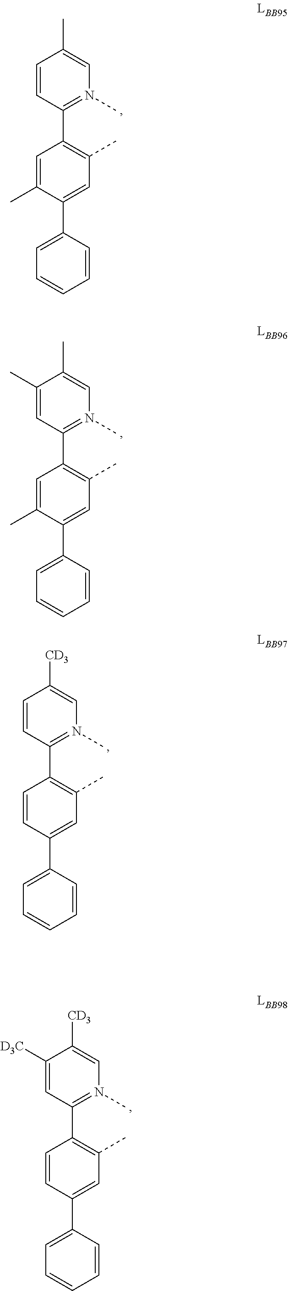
C1(C)=CN(C)=C(C2=C(C)C=C(C3=CC=CC=C3)C(C)=C2)C=C1.C1(C)=CN(C)=C(C2=C(C)C=C(C3=CC=CC=C3)C(C)=C2)C=C1C.C1([CD3])=CN(C)=C(C2=C(C)C=C(C3=CC=CC=C3)C=C2)C=C1.C1([CD3])=CN(C)=C(C2=C(C)C=C(C3=CC=CC=C3)C=C2)C=C1[D3C]
